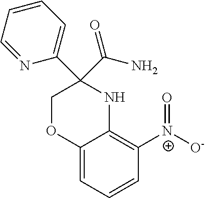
C12=CC=CC([N+]([O-])=O)=C1NC(C1=CC=CC=N1)(C(N)=O)CO2
